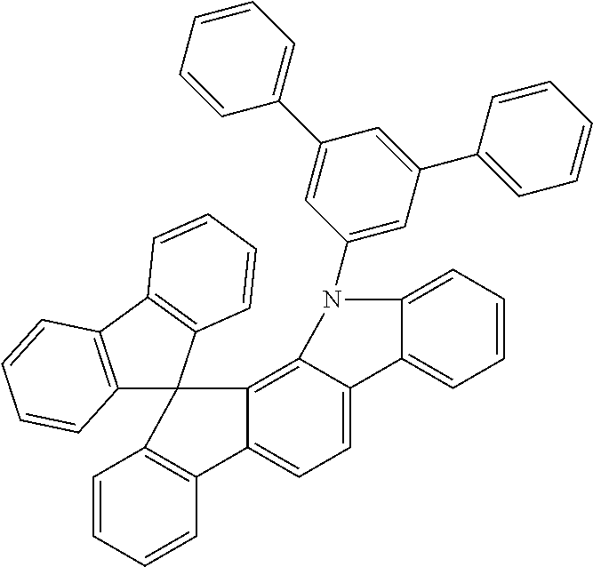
C1(N2C3=CC=CC=C3C3=CC=C4C(=C32)C2(C3=C4C=CC=C3)C3=C(C4=C2C=CC=C4)C=CC=C3)=CC(C2=CC=CC=C2)=CC(C2=CC=CC=C2)=C1
